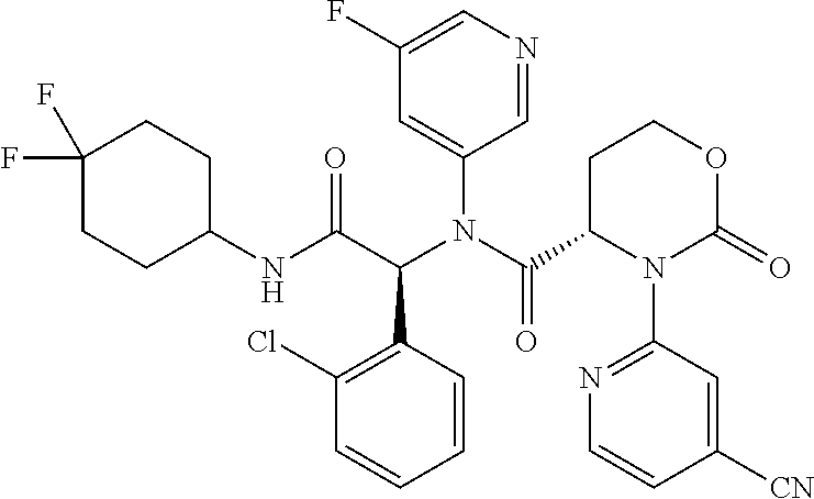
N(C(C1N(C2=NC=CC([CN])=C2)C(=O)OCC1)=O)(C(C(NC1CCC(F)(F)CC1)=O)C1=C(Cl)C=CC=C1)C1=CC(F)=CN=C1
